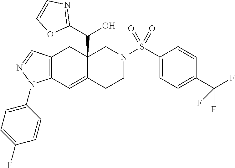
C12=C(C=C3C(C(C4=NC=CO4)O)(C1)CN(S(C1=CC=C(C(F)(F)F)C=C1)(=O)=O)CC3)N(C1=CC=C(F)C=C1)N=C2
